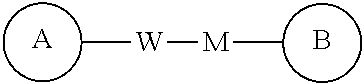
[A].B.C[W][M]C
